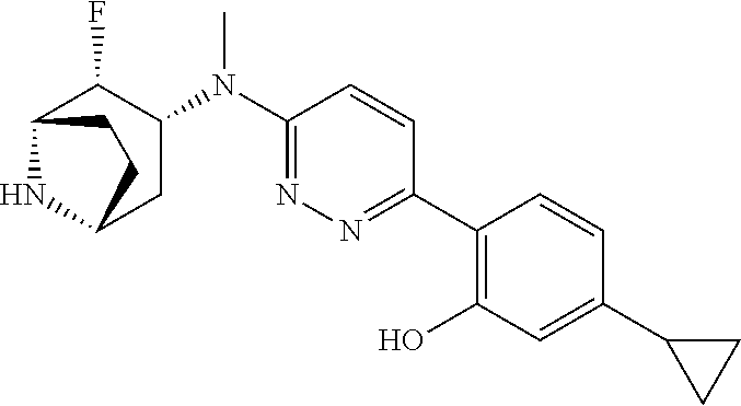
C1(N(C2C(F)C3NC(C2)CC3)C)=NN=C(C2=C(O)C=C(C3CC3)C=C2)C=C1
